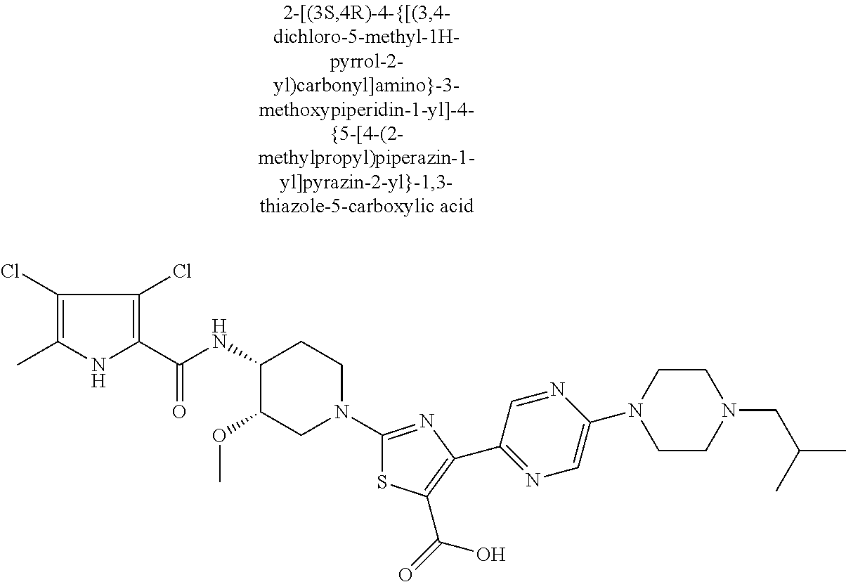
C1(Cl)=C(C)NC(C(NC2C(OC)CN(C3=NC(C4=NC=C(N5CCN(CC(C)C)CC5)N=C4)=C(C(=O)O)S3)CC2)=O)=C1Cl
